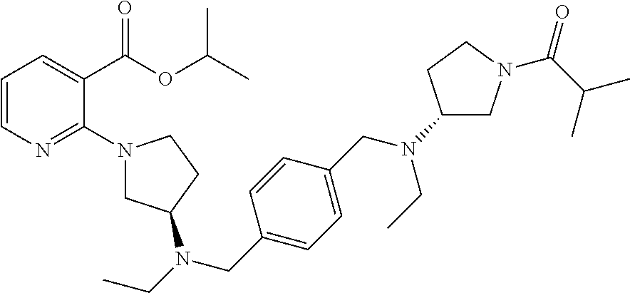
C1=CN=C(N2CC(N(CC)CC3=CC=C(CN(C4CN(C(C(C)C)=O)CC4)CC)C=C3)CC2)C(C(OC(C)C)=O)=C1
